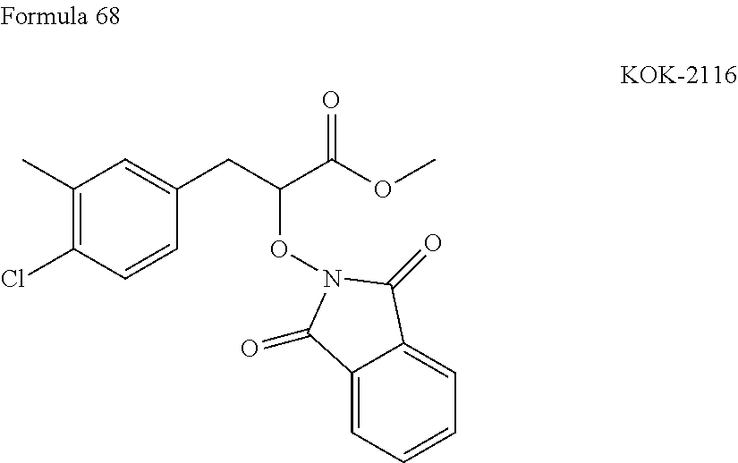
ClC1=C(C)C=C(CC(C(OC)=O)ON2C(=O)C3=CC=CC=C3C2=O)C=C1
